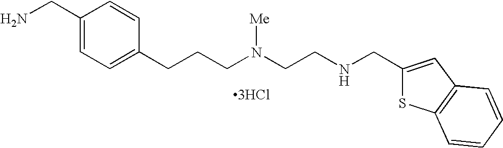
C1(CN)=CC=C(CCCN(CCNCC2=CC3=C(S2)C=CC=C3)[Me])C=C1.[3HCl]
